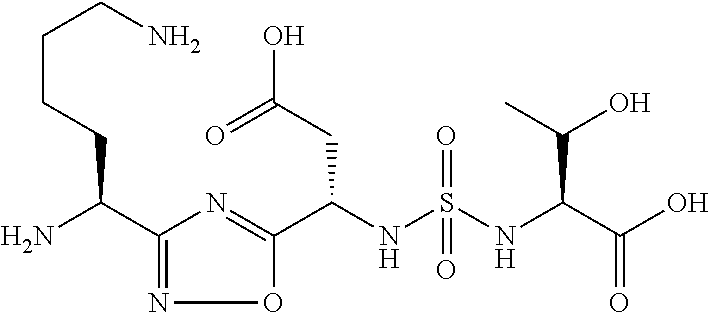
C(NS(NC(C(O)=O)C(O)C)(=O)=O)(C1=NC(C(N)CCCCN)=NO1)CC(O)=O
